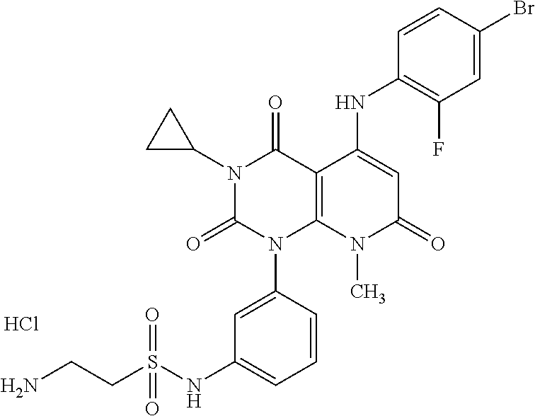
N1(C2CC2)C(=O)N(C2=CC(NS(CCN)(=O)=O)=CC=C2)C2=C(C1=O)C(NC1=C(F)C=C(Br)C=C1)=CC(=O)N2C.Cl
